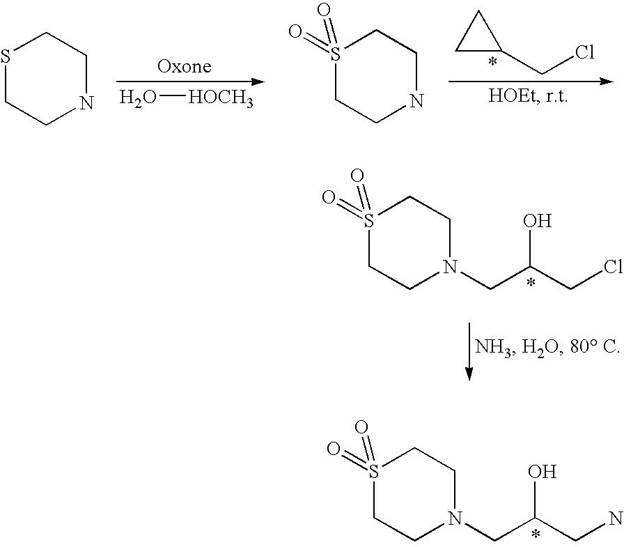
C1N(CC(CCl)O)CCS(=O)(=O)C1.C1N(CC(CN)O)CCS(=O)(=O)C1.C1NCCSC1.C1NCCS(=O)(=O)C1.C1C(CCl)C1.O[HOCH3]
